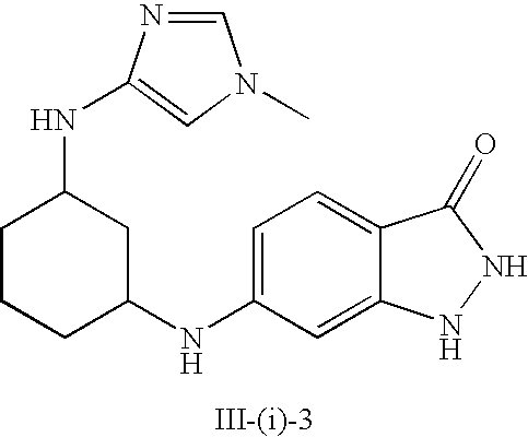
C1=C(NC2CC(NC3=CN(C)C=N3)CCC2)C=C2C(=C1)C(=O)NN2
